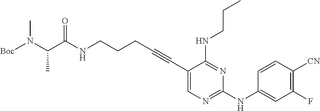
N(CCCC#CC1=CN=C(NC2=CC(F)=C([CN])C=C2)N=C1NCCC)C(C(N([Boc])C)C)=O
